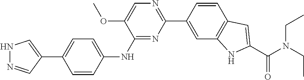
C1=CC(NC2=NC(C3=CC4=C(C=C3)C=C(C(N(CC)CC)=O)N4)=NC=C2OC)=CC=C1C1=CNN=C1
